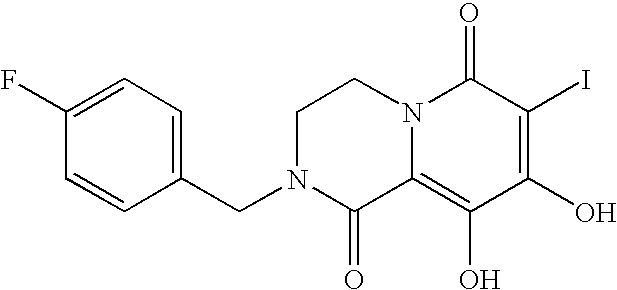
C1N(CC2=CC=C(F)C=C2)C(=O)C2=C(O)C(O)=C(I)C(=O)N2C1
